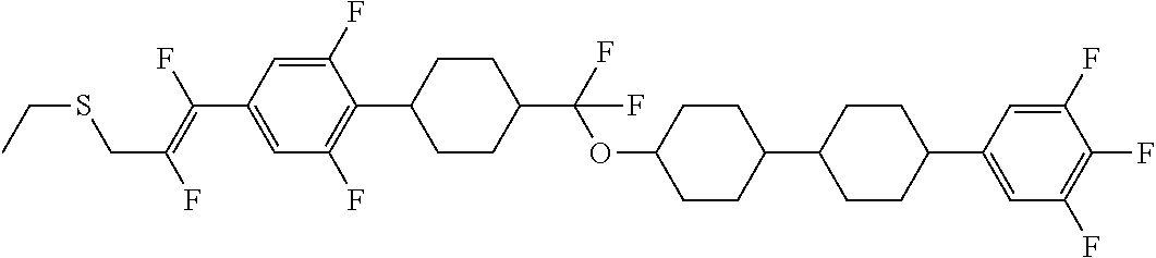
C1=C(F)C(C2CCC(C(OC3CCC(C4CCC(C5=CC(F)=C(F)C(F)=C5)CC4)CC3)(F)F)CC2)=C(F)C=C1C(=C(F)CSCC)F
